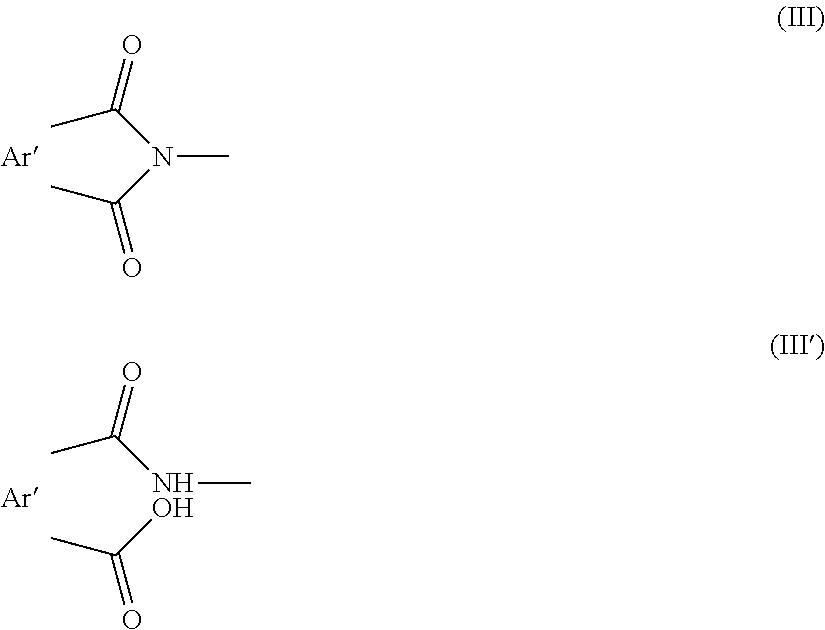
N(C)(C(C)=O)C(C)=O.[Ar].N(C(C)=O)C.OC(=O)C.[Ar]
